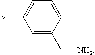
C1=C(C[NH2])C=CC=C1C
